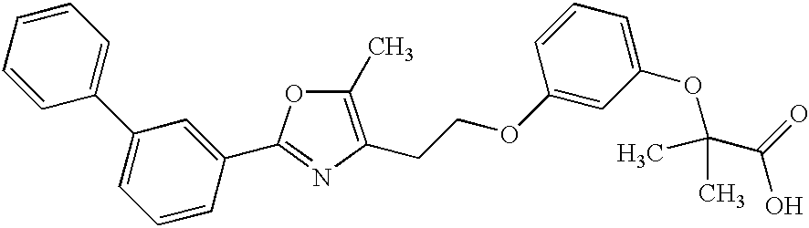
C1=CC(C2=CC=CC(C3=NC(CCOC4=CC(OC(C(O)=O)(C)C)=CC=C4)=C(C)O3)=C2)=CC=C1
